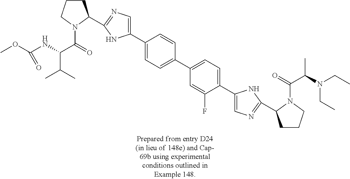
C1CCN(C(=O)C(NC(OC)=O)C(C)C)C1C1=NC=C(C2=CC=C(C3=CC=C(C4=CN=C(C5CCCN5C(=O)C(N(CC)CC)C)N4)C(F)=C3)C=C2)N1
